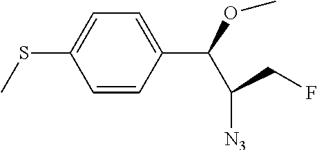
C1=CC(C(OC)C([N3])CF)=CC=C1SC
